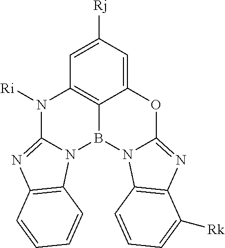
C12=CC([Rj])=CC3=C1B(N1C(=NC4=C1C=CC=C4[Rk])O2)N1C(=NC2=C1C=CC=C2)N3[Ri]
